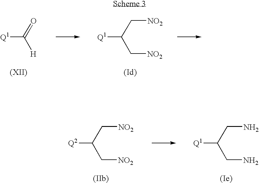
[Q1]C(=O)[H].[Q1]C(C[NO2])C[NO2].[Q2]C(C[NO2])C[NO2].[Q1]C(CN)CN
